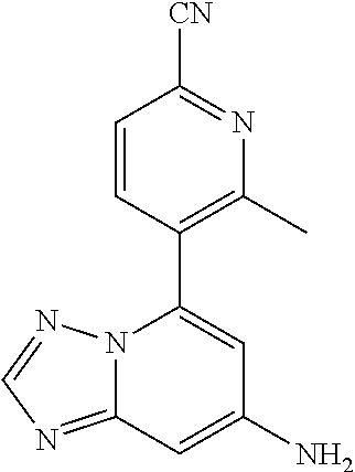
C1=CC(C2=CC(N)=CC3=NC=NN23)=C(C)N=C1[CN]
